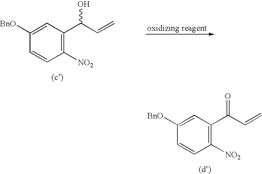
C1([BnO])=CC(C(C=C)O)=C([NO2])C=C1.C1([BnO])=CC(C(C=C)=O)=C([NO2])C=C1
